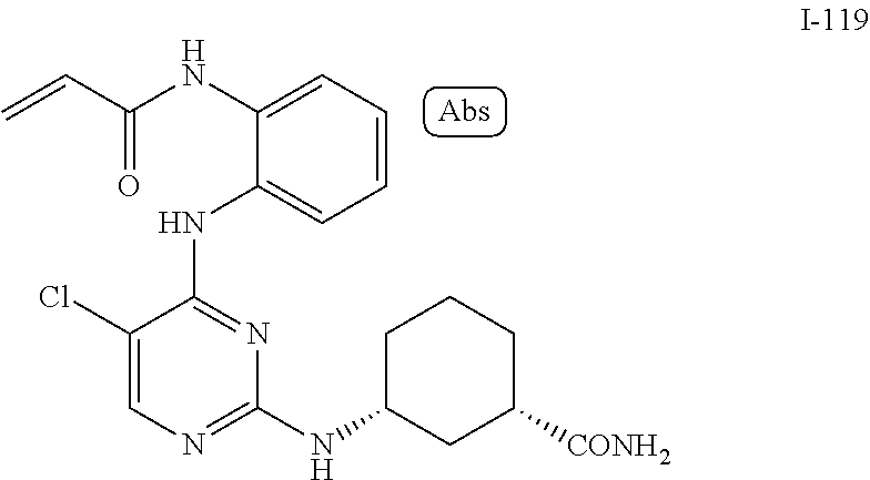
C=CC(NC1=CC=CC=C1NC1=NC(NC2CC([CONH2])CCC2)=NC=C1Cl)=O
